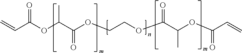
C(C(OC(C(OCCOC(C(OC(C=C)=O)C)=O)=O)C)=O)=C
